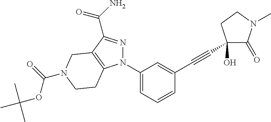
N1(C2=CC=CC(C#CC3(O)C(=O)N(C)CC3)=C2)N=C(C(=O)N)C2=C1CCN(C(=O)OC(C)(C)C)C2
